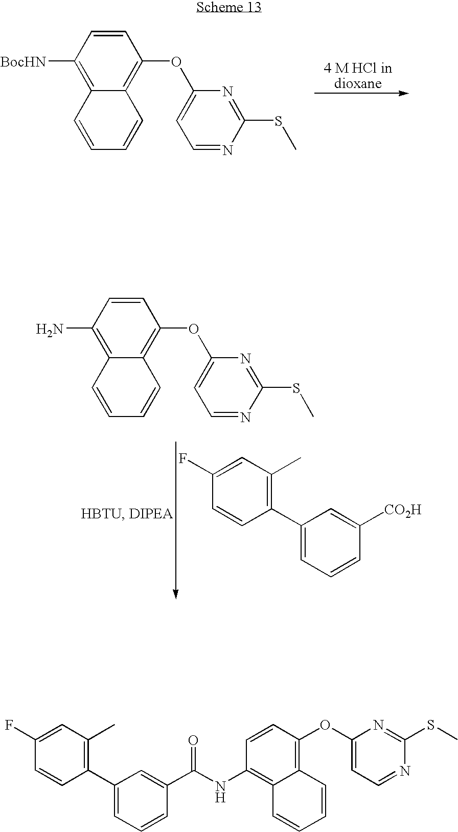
C1=CC([BocHN])=C2C(=C1OC1=CC=NC(SC)=N1)C=CC=C2.C1(C2=CC=CC([CO2H])=C2)=C(C)C=C(F)C=C1.C1=CC(N)=C2C(=C1OC1=CC=NC(SC)=N1)C=CC=C2.C1(C2=CC=CC(C(NC3=C4C(=C(OC5=CC=NC(SC)=N5)C=C3)C=CC=C4)=O)=C2)=C(C)C=C(F)C=C1
